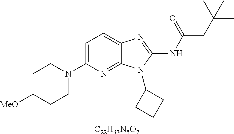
[C22H33N5O2].C1=C(N2CCC([MeO])CC2)N=C2C(=C1)N=C(NC(CC(C)(C)C)=O)N2C1CCC1
